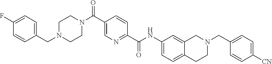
N(C(C1=NC=C(C(N2CCN(CC3=CC=C(F)C=C3)CC2)=O)C=C1)=O)C1=CC=C2C(=C1)CN(CC1=CC=C([CN])C=C1)CC2
